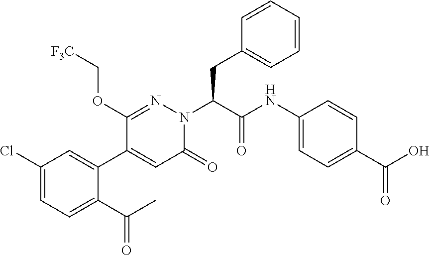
C1(Cl)=CC=C(C(C)=O)C(C2=CC(=O)N(C(CC3=CC=CC=C3)C(NC3=CC=C(C(O)=O)C=C3)=O)N=C2OC[F3C])=C1
